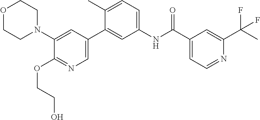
C1(N2CCOCC2)=CC(C2=CC(NC(C3=CC=NC(C(C)(F)F)=C3)=O)=CC=C2C)=CN=C1OCCO
